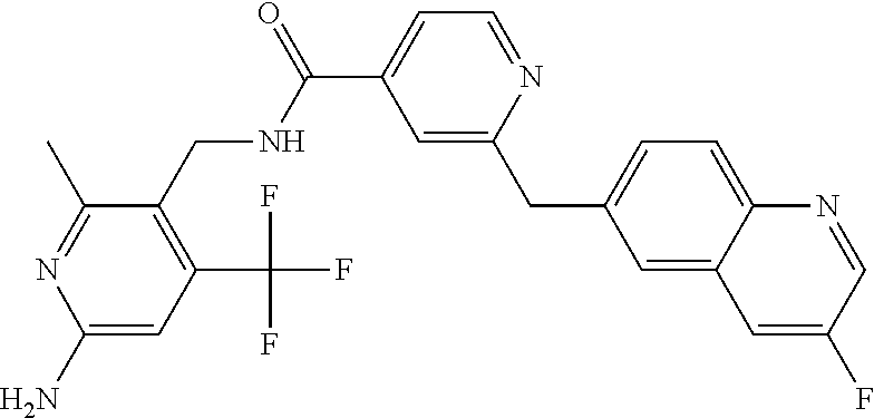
C1(C)=NC(N)=CC(C(F)(F)F)=C1CNC(C1=CC=NC(CC2=CC=C3C(=C2)C=C(F)C=N3)=C1)=O
